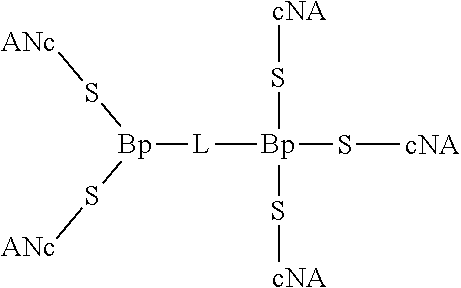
[cNA]S[Bp](S[cNA])([L][Bp](S[ANc])S[ANc])S[cNA]
